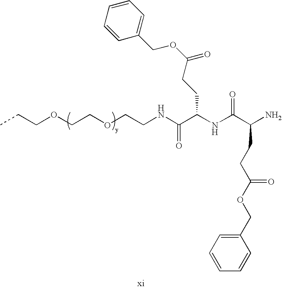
CCCOCCOCCNC(C(NC(C(N)CCC(OCC1=CC=CC=C1)=O)=O)CCC(OCC1=CC=CC=C1)=O)=O
